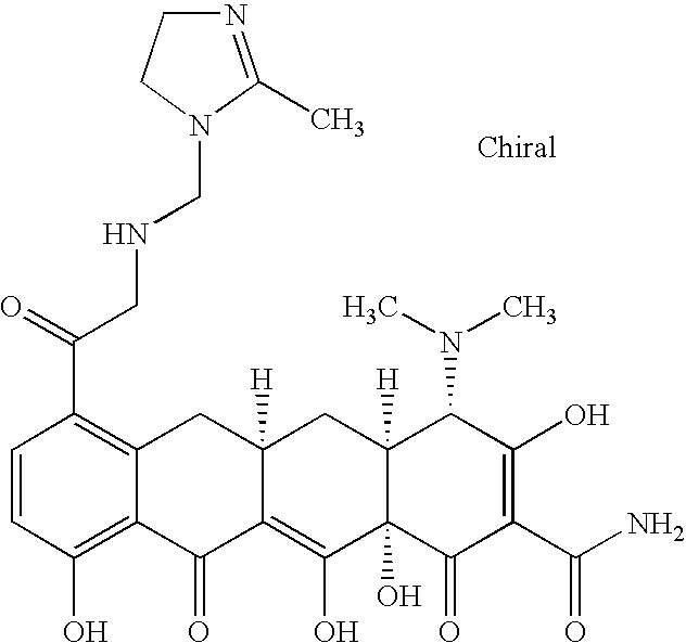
C1=CC(O)=C2C(=C1C(=O)CNCN1C(C)=NCC1)CC1([H])C(=C(O)C3(O)C([H])(C1)C(N(C)C)C(O)=C(C(N)=O)C3=O)C2=O
